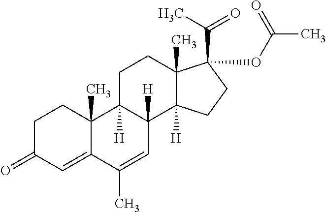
C1C(=O)C=C2C(C)(C1)C1([H])C([H])(C=C2C)C2([H])C(C)(CC1)C(C(C)=O)(OC(=O)C)CC2
